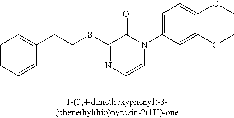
C(CSC1=NC=CN(C2=CC=C(OC)C(OC)=C2)C1=O)C1=CC=CC=C1
